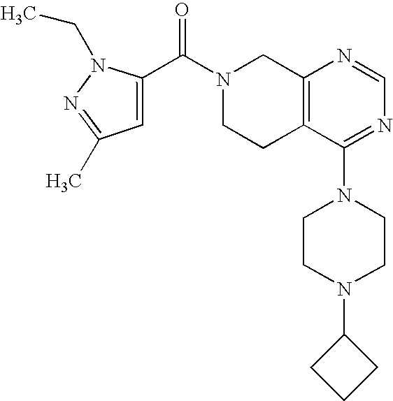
C1(C(N2CCC3=C(C2)N=CN=C3N2CCN(C3CCC3)CC2)=O)=CC(C)=NN1CC
